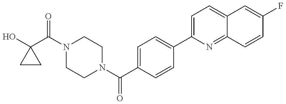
OC1(C(N2CCN(C(C3=CC=C(C4=CC=C5C(=N4)C=CC(F)=C5)C=C3)=O)CC2)=O)CC1
